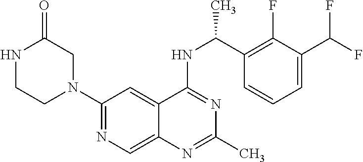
N1(C2=NC=C3C(=C2)C(NC(C2=C(F)C(C(F)F)=CC=C2)C)=NC(C)=N3)CC(=O)NCC1
